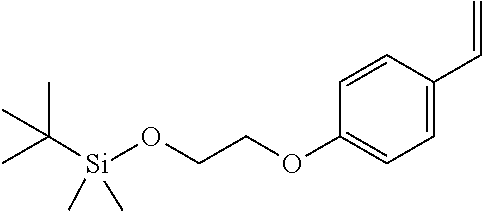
C1=CC(OCCO[Si](C(C)(C)C)(C)C)=CC=C1C=C
